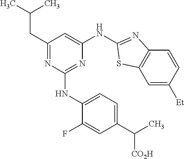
C1=C([Et])C=CC2=C1SC(NC1=CC(CC(C)C)=NC(NC3=CC=C(C(C)[CO2H])C=C3F)=N1)=N2
